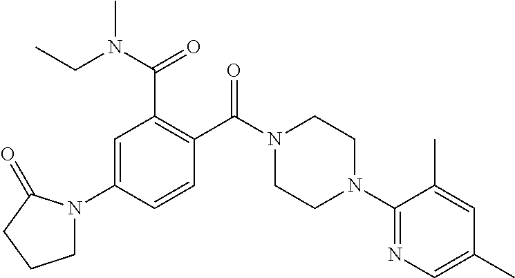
C1=C(N2CCCC2=O)C=CC(C(N2CCN(C3=NC=C(C)C=C3C)CC2)=O)=C1C(N(C)CC)=O
